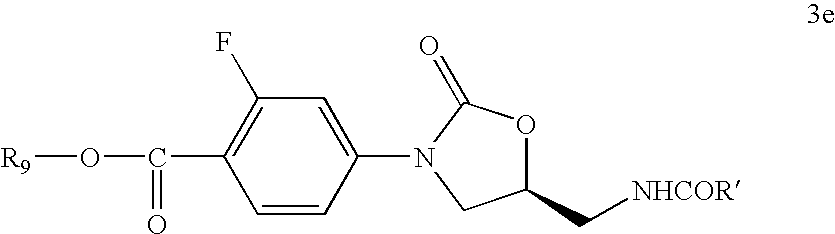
C1=CC(N2CC(C[NHCOR])OC2=O)=CC(F)=C1C(O[R9])=O
